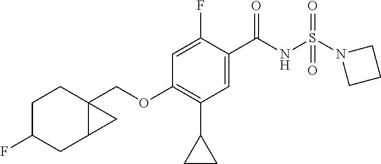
C(OC1=C(C2CC2)C=C(C(NS(N2CCC2)(=O)=O)=O)C(F)=C1)C12CCC(F)CC1C2
